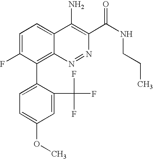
C1=C(C2=C3C(=CC=C2F)C(N)=C(C(NCCC)=O)N=N3)C(C(F)(F)F)=CC(OC)=C1
